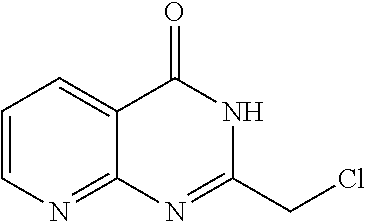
C1(CCl)=NC2=NC=CC=C2C(=O)N1
